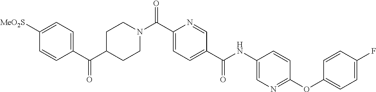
C1(C(C2CCN(C(C3=CC=C(C(NC4=CN=C(OC5=CC=C(F)C=C5)C=C4)=O)C=N3)=O)CC2)=O)=CC=C([MeO2S])C=C1
